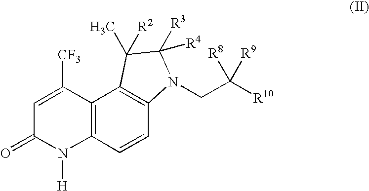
C1=C([CF3])C2=C(N([H])C1=O)C=CC1=C2C([R2])(C)C([R3])([R4])N1CC([R10])([R8])[R9]
